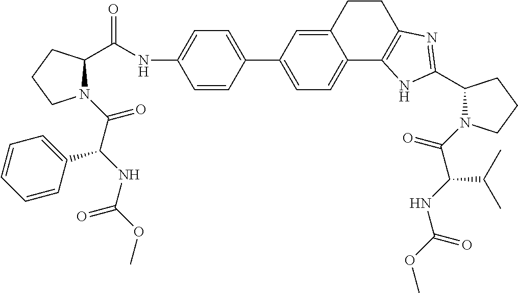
C1=C(C2=CC=C3C(=C2)CCC2=C3NC(C3N(C(C(NC(OC)=O)C(C)C)=O)CCC3)=N2)C=CC(NC(C2N(C(C(NC(OC)=O)C3=CC=CC=C3)=O)CCC2)=O)=C1
